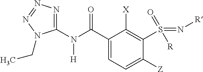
C1(N(C(C2=CC=C([Z])C(S(=N[R])([R])=O)=C2[X])=O)[H])=NN=NN1CC
